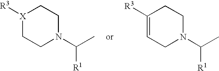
[X]1([R3])CCN(C([R1])C)CC1.C1([R3])=CCN(C([R1])C)CC1
